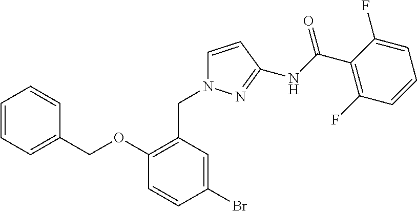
C1(Br)=CC(CN2C=CC(NC(=O)C3=C(F)C=CC=C3F)=N2)=C(OCC2=CC=CC=C2)C=C1
